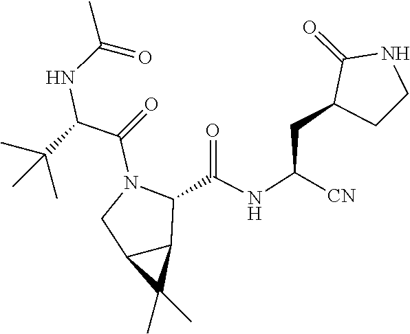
CC(NC(C(=O)N1C(C(NC(CC2C(=O)NCC2)[CN])=O)C2C(C2(C)C)C1)C(C)(C)C)=O
